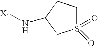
[X1]NC1CCS(=O)(=O)C1
